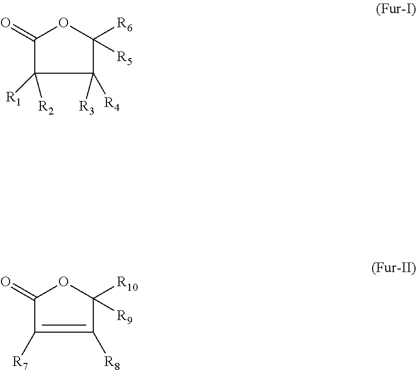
C1(=O)C([R2])([R1])C([R4])([R3])C([R5])([R6])O1.C1(=O)C([R7])=C([R8])C([R9])([R10])O1
